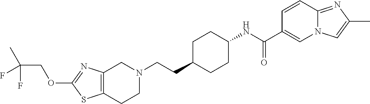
C12=C(CCN(CCC3CCC(NC(C4=CN5C(=NC(C)=C5)C=C4)=O)CC3)C1)SC(OCC(C)(F)F)=N2
